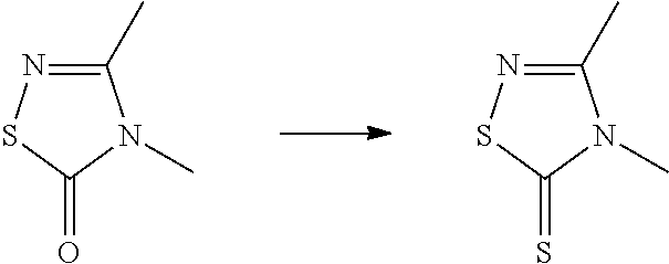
C1(C)=NSC(=O)N1C.C1(C)=NSC(=S)N1C
